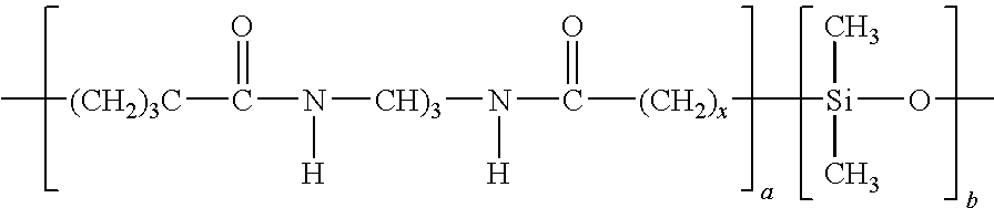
C[(CH2)3C]C(=O)N([CH)3]N(C([(CH2)x][Si](OC)(C)C)=O)[H])[H]
